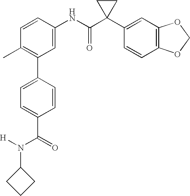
C1(NC(C2(C3=CC4=C(C=C3)OCO4)CC2)=O)=CC(C2=CC=C(C(=O)N(C3CCC3)[H])C=C2)=C(C)C=C1
